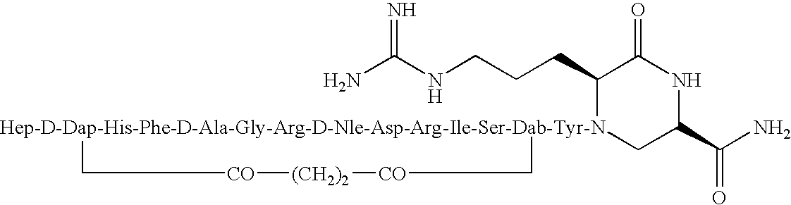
NC(NCCCC1[Hep-D-Dap-His-Phe-D-Ala-Gly-Arg-D-Nle-Asp-Arg-Ile-Ser-Dab-Tyr-N]2(CC(C(N)=O)NC1=O)C[CO][(CH2)2][CO]C2)=N
